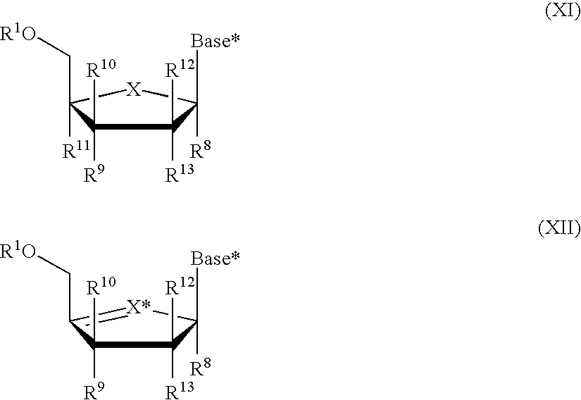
C1([R13])([R12])C([R9])([R10])C([R11])(C[R1O])[X]C1([R8])[Base*].C1([R13])([R12])C([R9])([R10])C(C[R1O])=[X*]C1([R8])[Base*]
